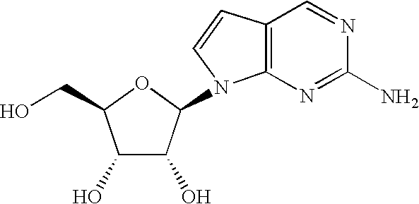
C1(O)C(O)C(N2C3=C(C=C2)C=NC(N)=N3)OC1CO
